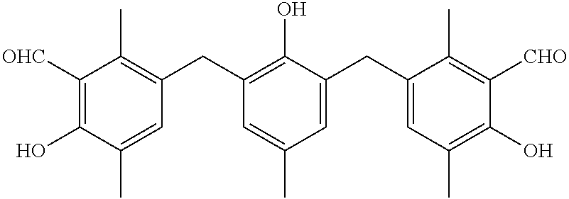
C1([OHC])=C(O)C(C)=CC(CC2=C(O)C(CC3=CC(C)=C(O)C([CHO])=C3C)=CC(C)=C2)=C1C
